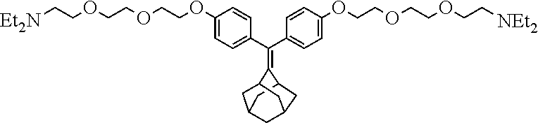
C(C1=CC=C(OCCOCCOCC[Et2N])C=C1)(C1=CC=C(OCCOCCOCC[NEt2])C=C1)=C1C2CC3CC(C2)CC1C3
